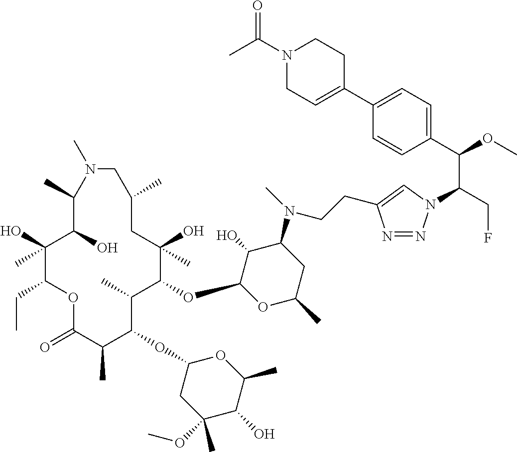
C1(O)(C)C(CC)OC(=O)C(C)C(OC2CC(OC)(C)C(O)C(C)O2)C(C)C(OC2OC(C)CC(N(C)CCC3=CN(C(CF)C(C4=CC=C(C5=CCN(C(C)=O)CC5)C=C4)OC)N=N3)C2O)C(O)(C)CC(C)CN(C)C(C)C1O
